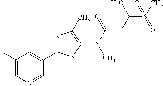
C1=C(F)C=C(C2=NC(C)=C(N(C(CC(S(C)(=O)=O)C)=O)C)S2)C=N1
